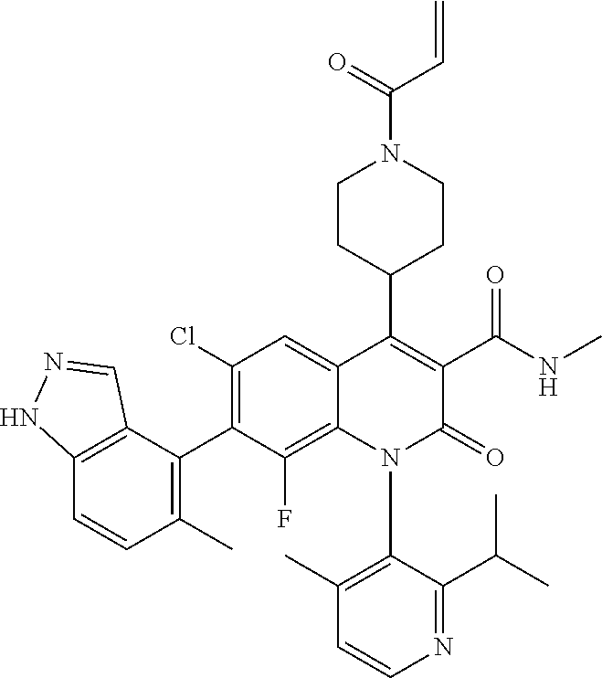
C12=C(C(C3=C(Cl)C=C4C(=C3F)N(C3=C(C)C=CN=C3C(C)C)C(=O)C(C(NC)=O)=C4C3CCN(C(=O)C=C)CC3)=C(C)C=C1)C=NN2
